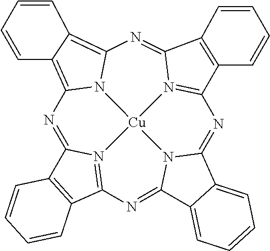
N1=C2N3=C(N=C4N5C(=NC6=N7C(=NC8=C9C=CC=CC9=C1N8[Cu]753)C1=C6C=CC=C1)C1=CC=CC=C41)C1=C2C=CC=C1
